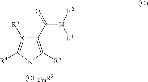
C1(C(N([R2])[R1])=O)=C([R6])N([(CH2)mR3])C([R4])=[X]1[R5]
